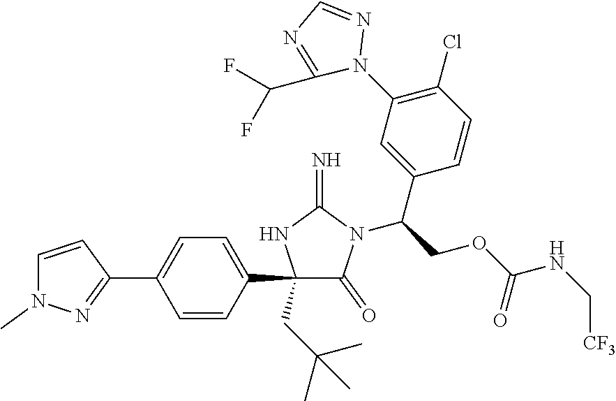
C1(C2=CC=C(C3=NN(C)C=C3)C=C2)(CC(C)(C)C)C(=O)N(C(COC(NC[CF3])=O)C2=CC(N3N=CN=C3C(F)F)=C(Cl)C=C2)C(=N)N1
